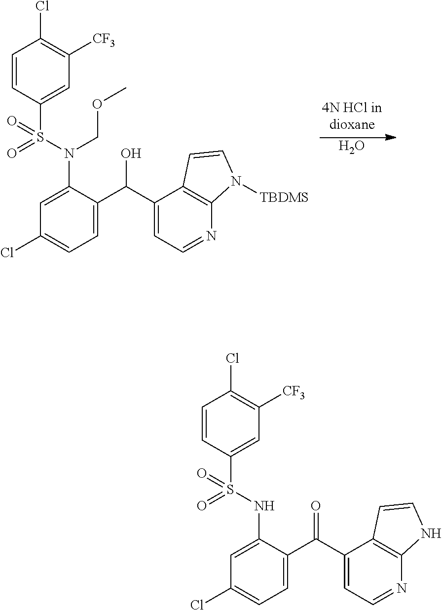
C1=CC(S(N(C2=CC(Cl)=CC=C2C(C2=CC=NC3=C2C=CN3[TBDMS])O)COC)(=O)=O)=CC([CF3])=C1Cl.O.C1=CC(S(NC2=CC(Cl)=CC=C2C(C2=CC=NC3=C2C=CN3)=O)(=O)=O)=CC([CF3])=C1Cl
